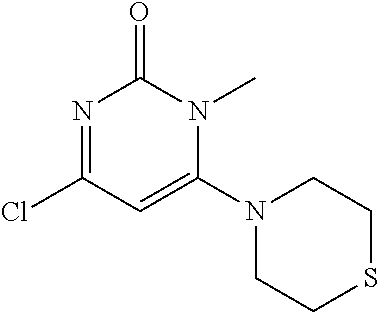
N1=C(Cl)C=C(N2CCSCC2)N(C)C1=O
